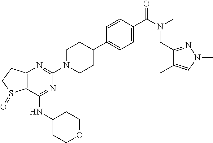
C12=C(C(NC3CCOCC3)=NC(N3CCC(C4=CC=C(C(N(C)CC5=NN(C)C=C5C)=O)C=C4)CC3)=N1)S(=O)CC2
